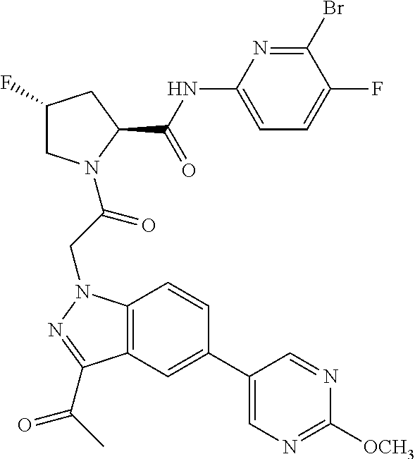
C1(NC(C2CC(F)CN2C(CN2C3=C(C(C(C)=O)=N2)C=C(C2=CN=C([OCH3])N=C2)C=C3)=O)=O)=CC=C(F)C(Br)=N1
